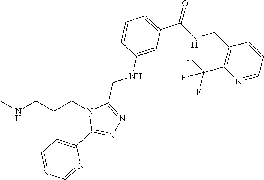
C1(C2=NN=C(CNC3=CC(C(=O)NCC4=C(C(F)(F)F)N=CC=C4)=CC=C3)N2CCCNC)=CC=NC=N1
